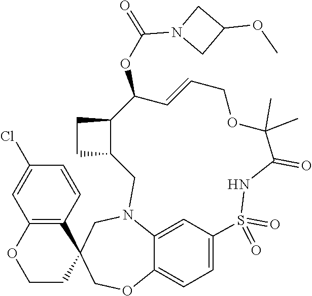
C12=CC=C3C(=C1)N(CC1(CO3)C3=C(OCC1)C=C(Cl)C=C3)CC1C(CC1)C(OC(N1CC(OC)C1)=O)C=CCOC(C)(C)C(=O)NS2(=O)=O
